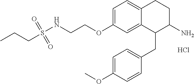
Cl.C1=C(OCCNS(CCC)(=O)=O)C=C2C(=C1)CCC(N)C2CC1=CC=C(OC)C=C1
